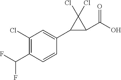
C1(C(O)=O)C(Cl)(Cl)C1C1=CC(Cl)=C(C(F)F)C=C1
